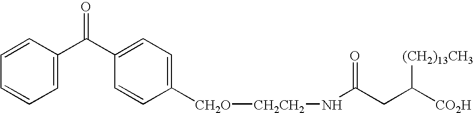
C1=C(C(C2=CC=C([CH2O][CH2CH2]NC(CC([CO2H])[(CH2)13CH3])=O)C=C2)=O)C=CC=C1
